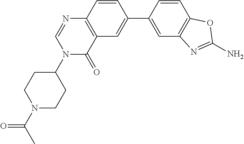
C1=CC(C2=CC3=C(C=C2)N=CN(C2CCN(C(C)=O)CC2)C3=O)=CC2=C1OC(N)=N2
